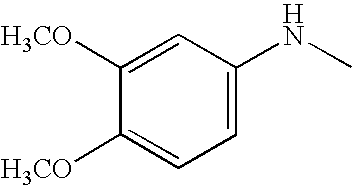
C1=C([H3CO])C([H3CO])=CC=C1NC
